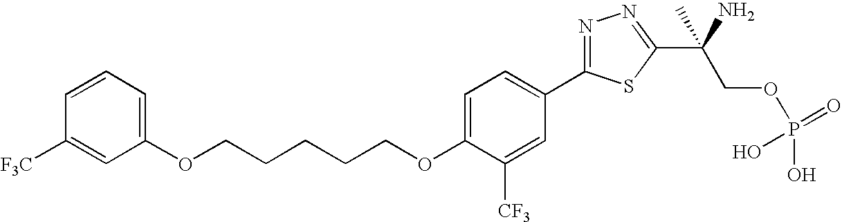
C(OC1=CC=C(C2=NN=C(C(COP(O)(=O)O)(N)C)S2)C=C1[CF3])CCCCOC1=CC=CC([F3C])=C1
